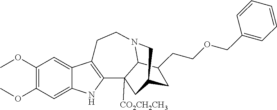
C1(OC)=C(OC)C=C2C(=C1)C1=C(N2)C2([CO2CH2CH3])C3N(CC1)CC(C2)CC3CCOCC1=CC=CC=C1
